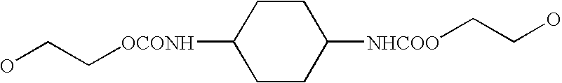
OCC[OCONH]C1CCC([NHCOO]CCO)CC1
